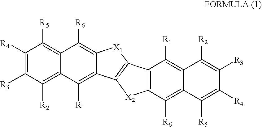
C1([R4])=C([R3])C([R2])=C2C(=C1[R5])C([R6])=C1C(=C2[R1])C2=C([X1]1)C1=C([X2]2)C([R6])=C2C(=C1[R1])C([R2])=C([R3])C([R4])=C2[R5]
